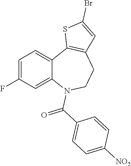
C1=C(F)C=C2C(=C1)C1=C(CCN2C(C2=CC=C([NO2])C=C2)=O)C=C(Br)S1
